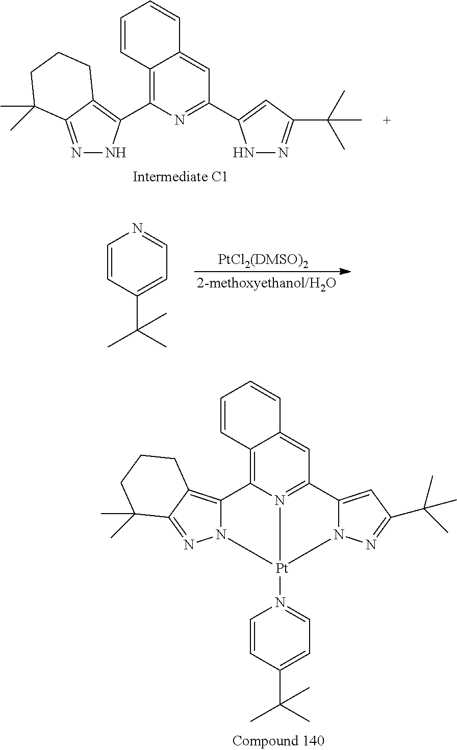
C12=C(C3=C4C(=NN3)C(C)(C)CCC4)N=C(C3=CC(C(C)(C)C)=NN3)C=C1C=CC=C2.C1=CC(C(C)(C)C)=CC=N1.C12=C3N4=C(C=C1C=CC=C2)C1=CC(C(C)(C)C)=NN1[Pt]4(N1=CC=C(C(C)(C)C)C=C1)N1C3=C2C(=N1)C(C)(C)CCC2
